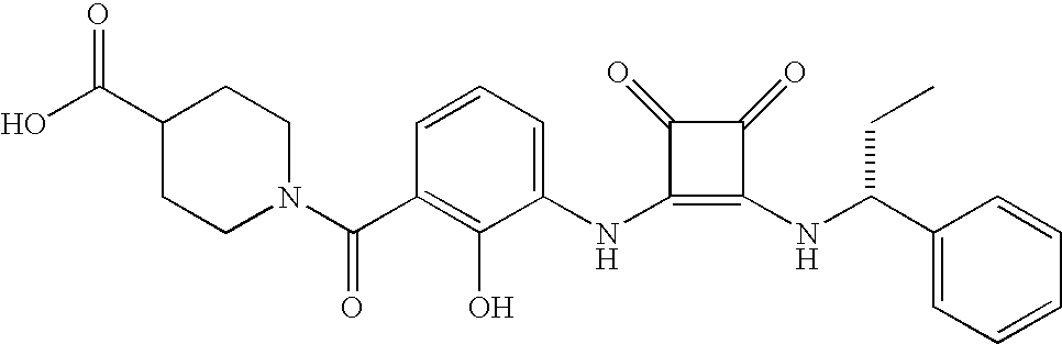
N(C1=C(NC(CC)C2=CC=CC=C2)C(=O)C1=O)C1=CC=CC(C(=O)N2CCC(C(O)=O)CC2)=C1O
